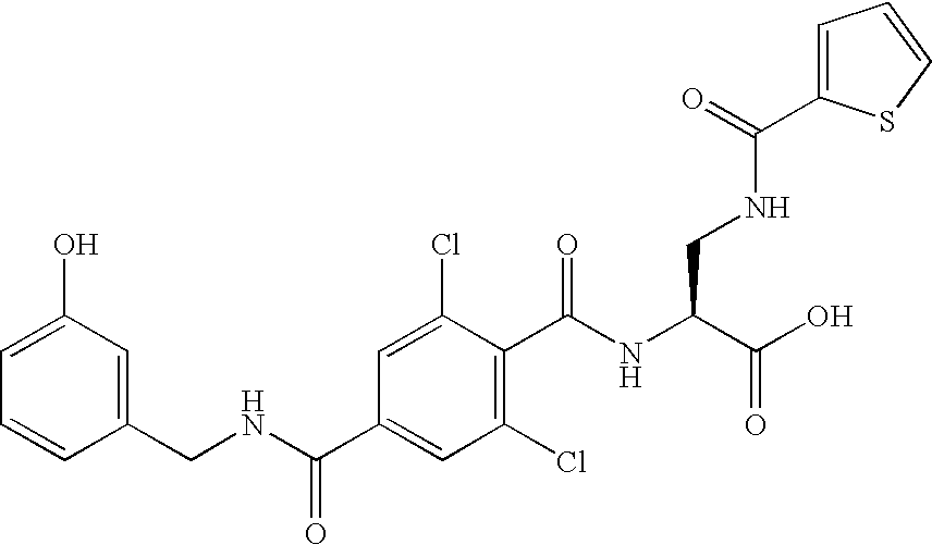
C1(O)=CC=CC(CNC(C2=CC(Cl)=C(C(NC(C(O)=O)CNC(=O)C3=CC=CS3)=O)C(Cl)=C2)=O)=C1
